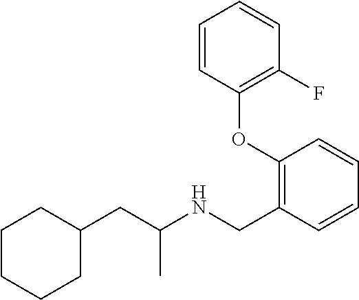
C1C(CC(NCC2=C(OC3=C(F)C=CC=C3)C=CC=C2)C)CCCC1
